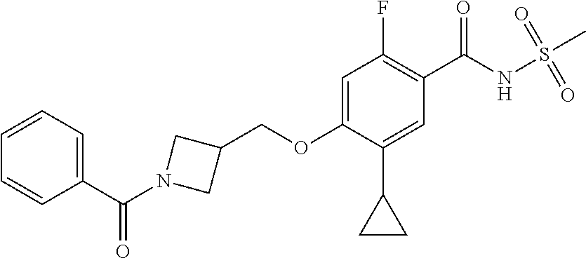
C1=CC=CC(C(N2CC(COC3=CC(F)=C(C(=O)NS(=O)(=O)C)C=C3C3CC3)C2)=O)=C1
